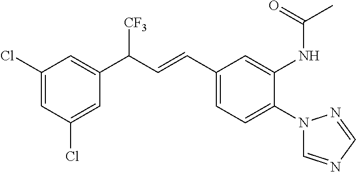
C1(Cl)=CC(C(C=CC2=CC=C(N3C=NC=N3)C(NC(=O)C)=C2)[CF3])=CC(Cl)=C1
